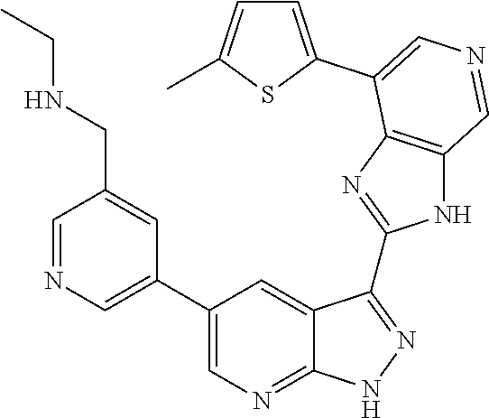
C1=NC=C(C2=CN=C3C(=C2)C(C2=NC4=C(N2)C=NC=C4C2=CC=C(C)S2)=NN3)C=C1CNCC
